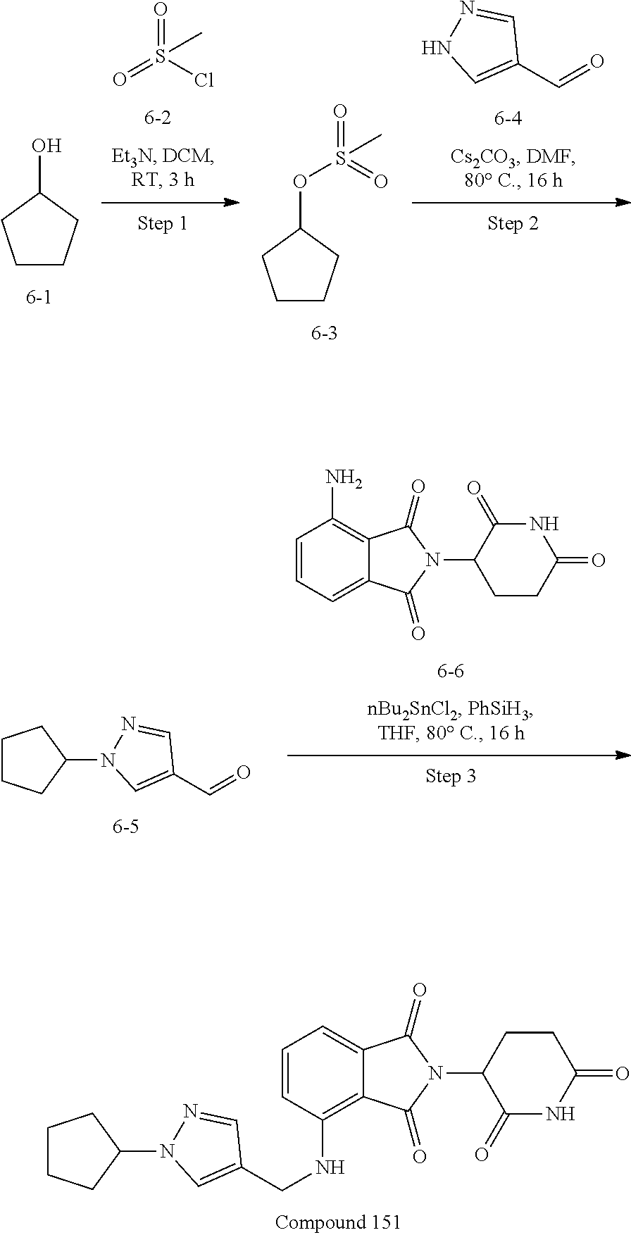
C1=CC(NCC2=CN(C3CCCC3)N=C2)=C2C(=C1)C(=O)N(C1C(=O)NC(=O)CC1)C2=O.C1=CC=C2C(=C1N)C(=O)N(C1C(=O)NC(=O)CC1)C2=O.O=CC1=CN(C2CCCC2)N=C1.O=CC1=CNN=C1.ClS(=O)(=O)C.C1(OS(=O)(=O)C)CCCC1.C1(O)CCCC1
